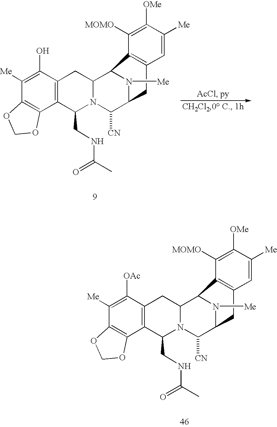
C1([Me])=C([OAc])C2=C(C3=C1OCO3)C(CNC(=O)C)N1C(C3N([Me])C(C1[CN])CC1=C3C([MOMO])=C([OMe])C([Me])=C1)C2.C1([Me])=C(O)C2=C(C3=C1OCO3)C(CNC(=O)C)N1C(C3N([Me])C(C1[CN])CC1=C3C([MOMO])=C([OMe])C([Me])=C1)C2
